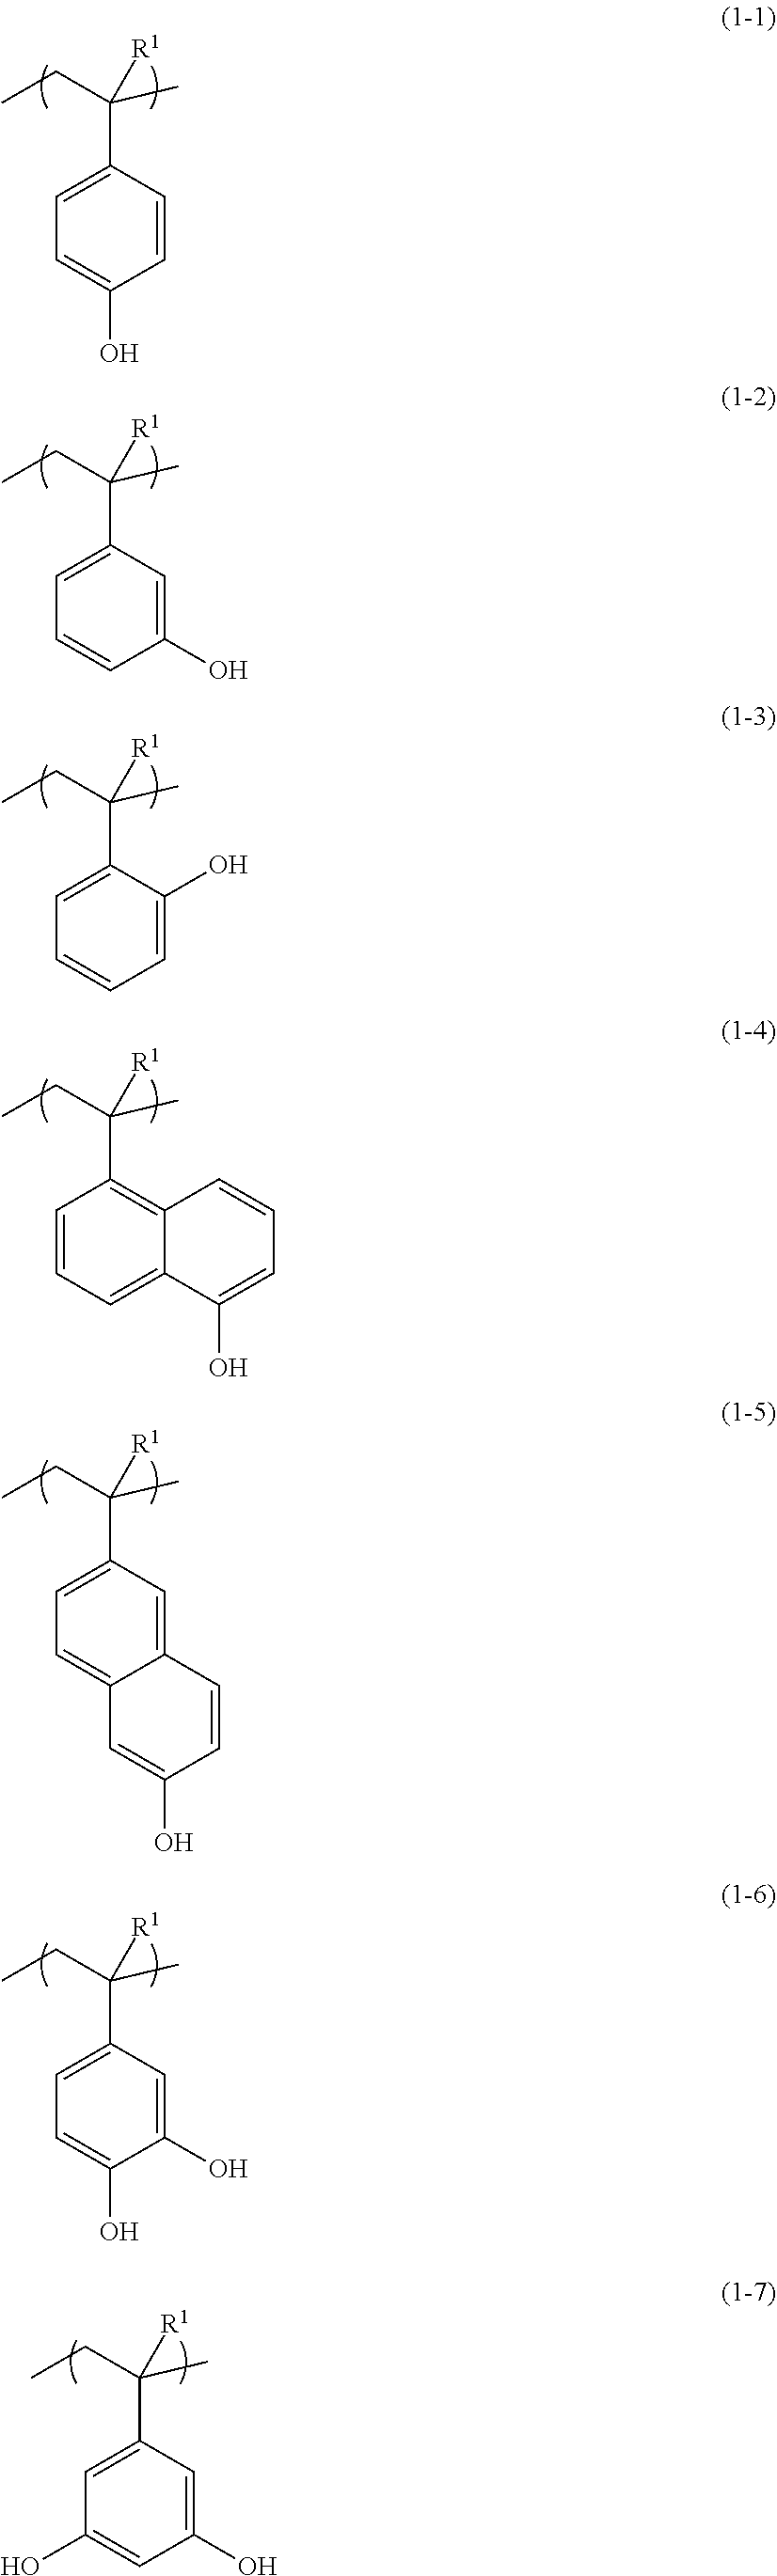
C1=CC(C(CC)(C)[R1])=CC=C1O.C1(O)=CC(C(CC)(C)[R1])=CC=C1.C1=C(O)C(C(CC)(C)[R1])=CC=C1.C1=CC(C(CC)(C)[R1])=C2C(=C1)C(O)=CC=C2.C12=CC(C(CC)(C)[R1])=CC=C1C=C(O)C=C2.C1(O)=CC(C(CC)(C)[R1])=CC=C1O.C1(O)=CC(C(CC)(C)[R1])=CC(O)=C1
